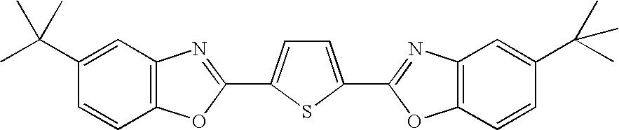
C1=CC(C(C)(C)C)=CC2=C1OC(C1=CC=C(C3=NC4=C(C=CC(C(C)(C)C)=C4)O3)S1)=N2
